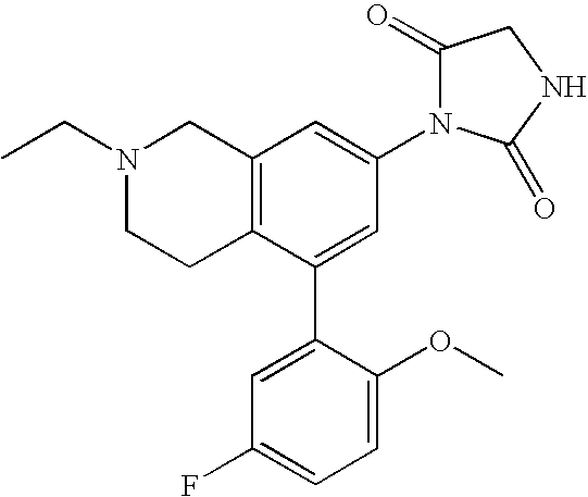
N1(CC)CCC2=C(C1)C=C(N1C(=O)CNC1=O)C=C2C1=CC(F)=CC=C1OC
